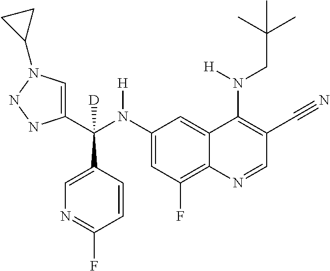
C1(N(C(C2=CN(C3CC3)NN2)(C2=CN=C(F)C=C2)[D])[H])=CC(F)=C2C(=C1)C(N(CC(C)(C)C)[H])=C(C#N)C=N2
